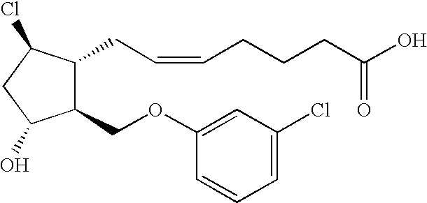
C1(OCC2C(CC=CCCCC(O)=O)C(Cl)CC2O)=CC(Cl)=CC=C1
